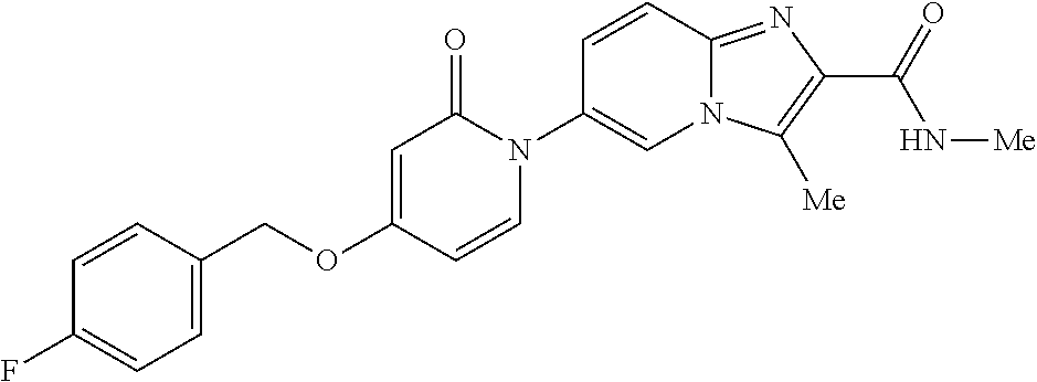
C1(COC2=CC(=O)N(C3=CN4C(=NC(C(=O)N[Me])=C4[Me])C=C3)C=C2)=CC=C(F)C=C1
